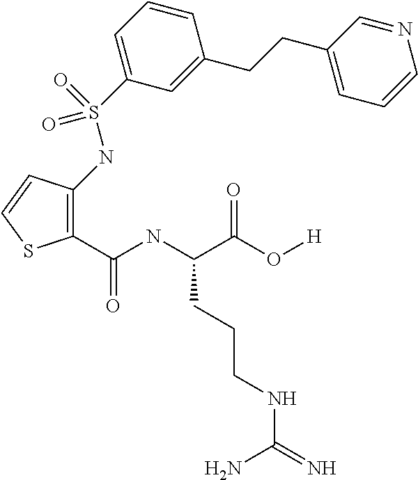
C1=CN=CC(CCC2=CC(S(NC3=C(C(NC(C(O[H])=O)CCCNC(=N)N)=O)SC=C3)(=O)=O)=CC=C2)=C1
